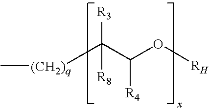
C[(CH2)q]C(C(O[RH])[R4])([R3])[R8]
